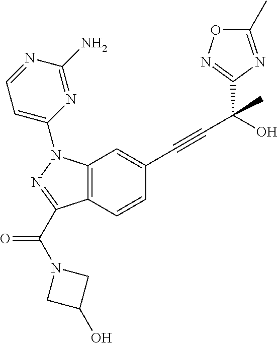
N1=C(C)ON=C1C(C#CC1=CC2=C(C=C1)C(C(=O)N1CC(O)C1)=NN2C1=CC=NC(N)=N1)(C)O
